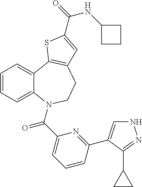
C1=CC=C2C(=C1)C1=C(CCN2C(C2=CC=CC(C3=CNN=C3C3CC3)=N2)=O)C=C(C(=O)NC2CCC2)S1
